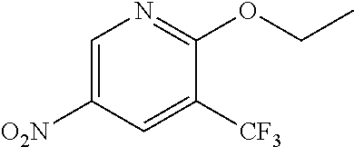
C1=C([O2N])C=C([CF3])C(OCC)=N1
